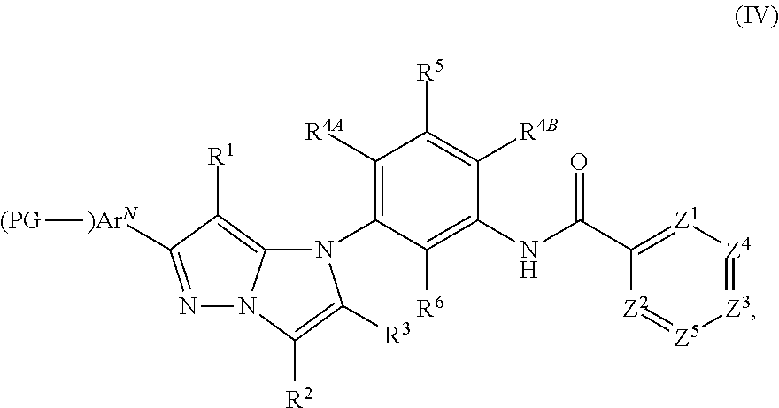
C1([R4A])=C(N2C3=C([R1])C([)ArN][(PG])=NN3C([R2])=C2[R3])C([R6])=C(NC(C2=[Z1][Z4]=[Z3][Z5]=[Z2]2)=O)C([R4B])=C1[R5]
